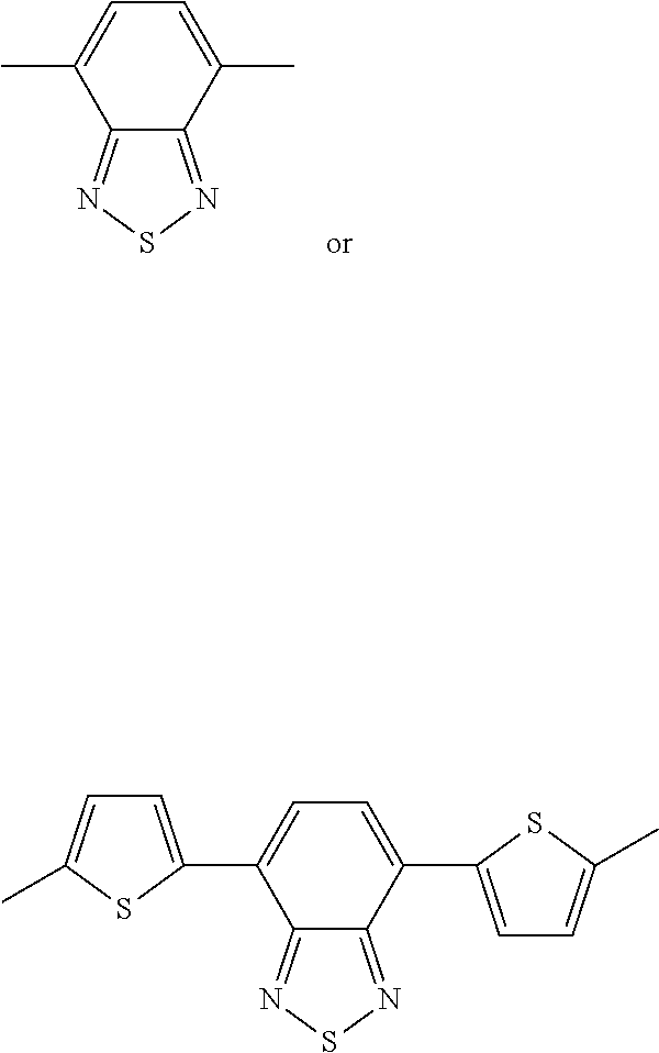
C12=NSN=C1C(C)=CC=C2C.C12=NSN=C1C(C1=CC=C(C)S1)=CC=C2C1=CC=C(C)S1
